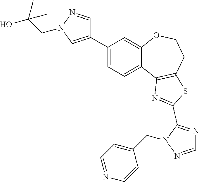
C1(C2=CN(CC(O)(C)C)N=C2)=CC=C2C(=C1)OCCC1=C2N=C(C2=NC=NN2CC2=CC=NC=C2)S1
